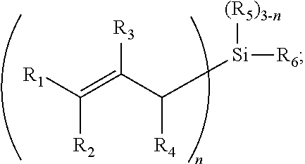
[R1]C(=C(C([Si]([R6])[(R5)3-n])[R4])[R3])[R2]
